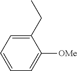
C1(CC)=CC=CC=C1[OMe]
